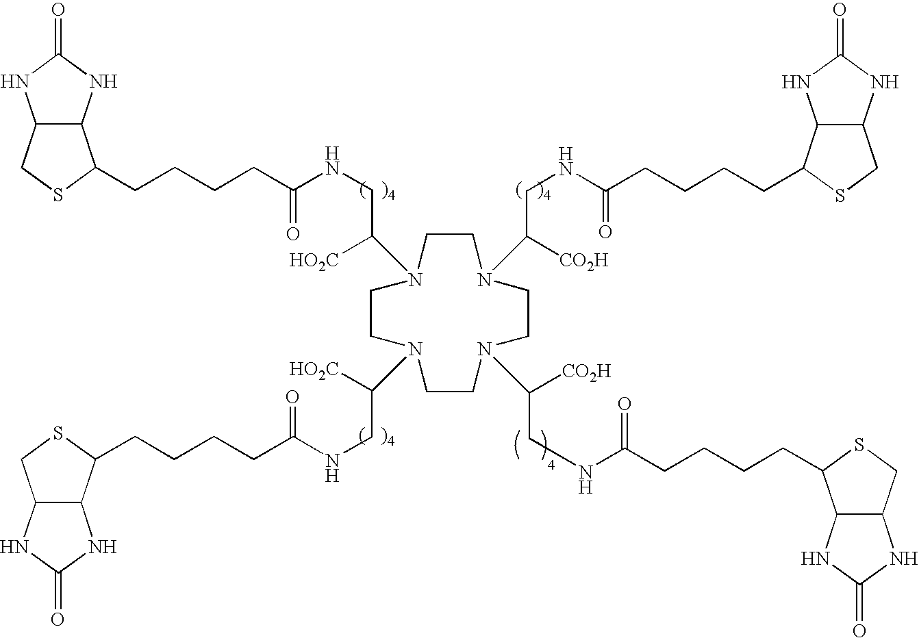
C12C(NC(=O)N1)C(CCCCC(NCC(N1CCN(C([CO2H])CNC(=O)CCCCC3C4C(CS3)NC(=O)N4)CCN(C([CO2H])CNC(=O)CCCCC3C4C(CS3)NC(=O)N4)CCN(C(CNC(=O)CCCCC3C4C(CS3)NC(=O)N4)[HO2C])CC1)[HO2C])=O)SC2
